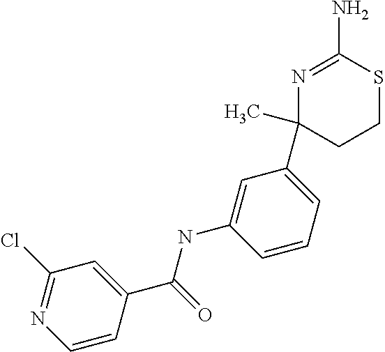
N1=C(N)SCCC1(C1=CC=CC(NC(C2=CC(Cl)=NC=C2)=O)=C1)C
